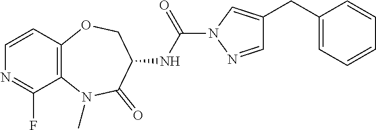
C1=CC2=C(C(F)=N1)N(C)C(=O)C(NC(=O)N1N=CC(CC3=CC=CC=C3)=C1)CO2
